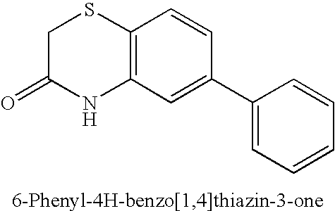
C1C(=O)NC2=C(S1)C=CC(C1=CC=CC=C1)=C2
